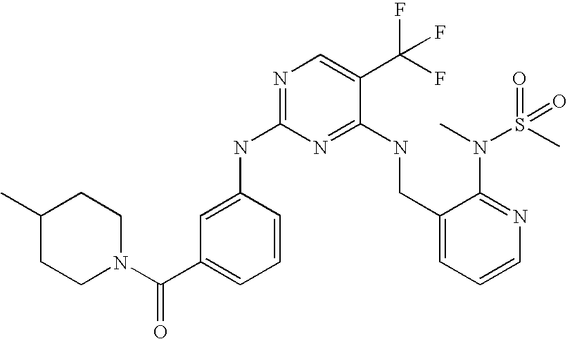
C1N(C(C2=CC=CC(NC3=NC=C(C(F)(F)F)C(NCC4=CC=CN=C4N(C)S(C)(=O)=O)=N3)=C2)=O)CCC(C)C1
